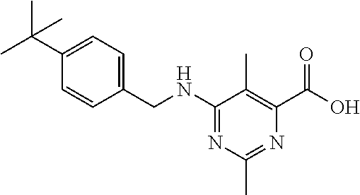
N(C1=NC(C)=NC(C(O)=O)=C1C)CC1=CC=C(C(C)(C)C)C=C1
